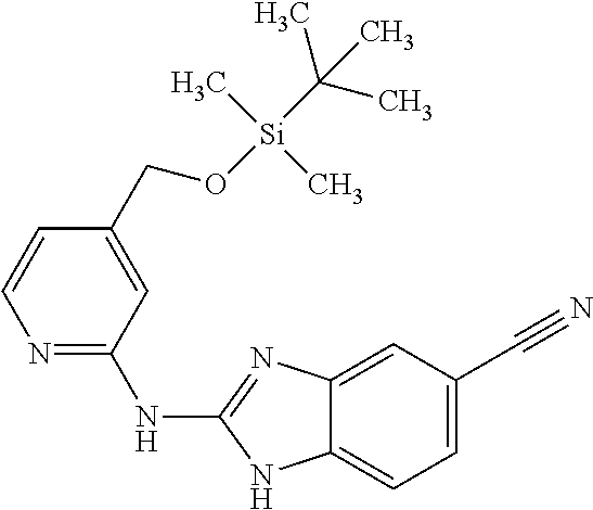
C12=CC=C(C#N)C=C1N=C(NC1=NC=CC(CO[Si](C(C)(C)C)(C)C)=C1)N2
